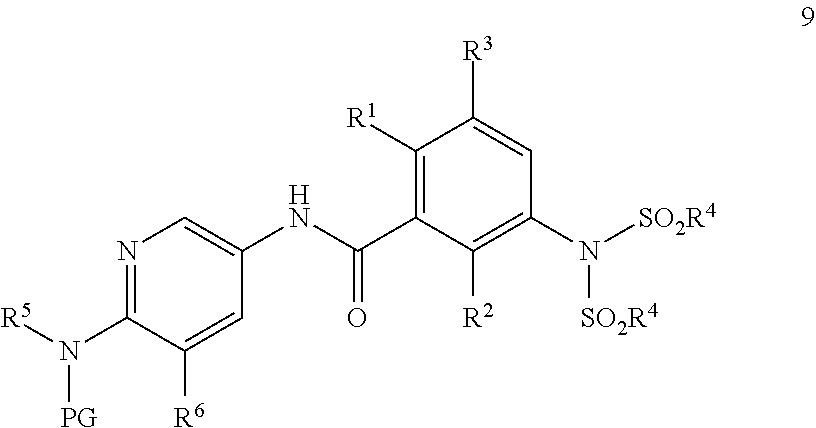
N1=C(N([R5])[PG])C([R6])=CC(NC(C2=C([R1])C([R3])=CC(N([SO2R4])[SO2R4])=C2[R2])=O)=C1
